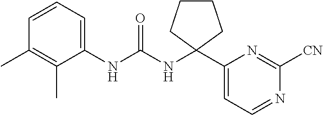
C1(NC(NC2(C3=CC=NC([CN])=N3)CCCC2)=O)=CC=CC(C)=C1C
